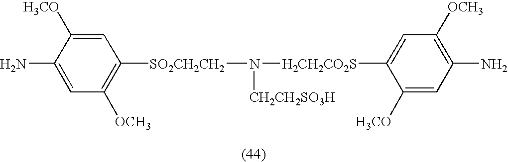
N([CH2CH2SO3H])([H2CH2CO2S]C1=CC([OCH3])=C(N)C=C1[H3CO])[SO2CH2CH2]C1=C([OCH3])C=C(N)C([H3CO])=C1
